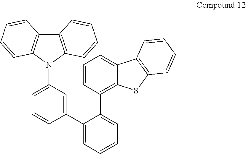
C12=C(N(C3=CC=CC(C4=CC=CC=C4C4=C5C(=CC=C4)C4=C(S5)C=CC=C4)=C3)C3=C1C=CC=C3)C=CC=C2
